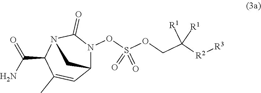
NC(=O)C1N2C(=O)N(OS(OCC([R2][R3])([R1])[R1])(=O)=O)C(C=C1C)C2
